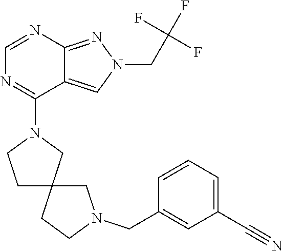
C1=NC2=NN(CC(F)(F)F)C=C2C(N2CCC3(C2)CCN(CC2=CC(C#N)=CC=C2)C3)=N1
